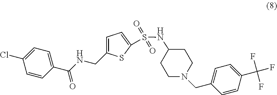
C1=C(Cl)C=CC(C(NCC2=CC=C(S(NC3CCN(CC4=CC=C(C(F)(F)F)C=C4)CC3)(=O)=O)S2)=O)=C1
